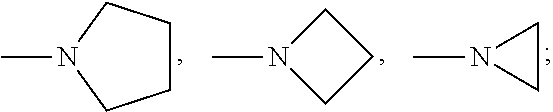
C1CCN(C)C1.N1(C)CCC1.N1(C)CC1
